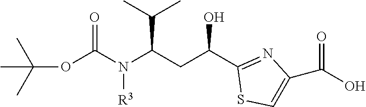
N(C(CC(C1=NC(C(O)=O)=CS1)O)C(C)C)(C(OC(C)(C)C)=O)[R3]
